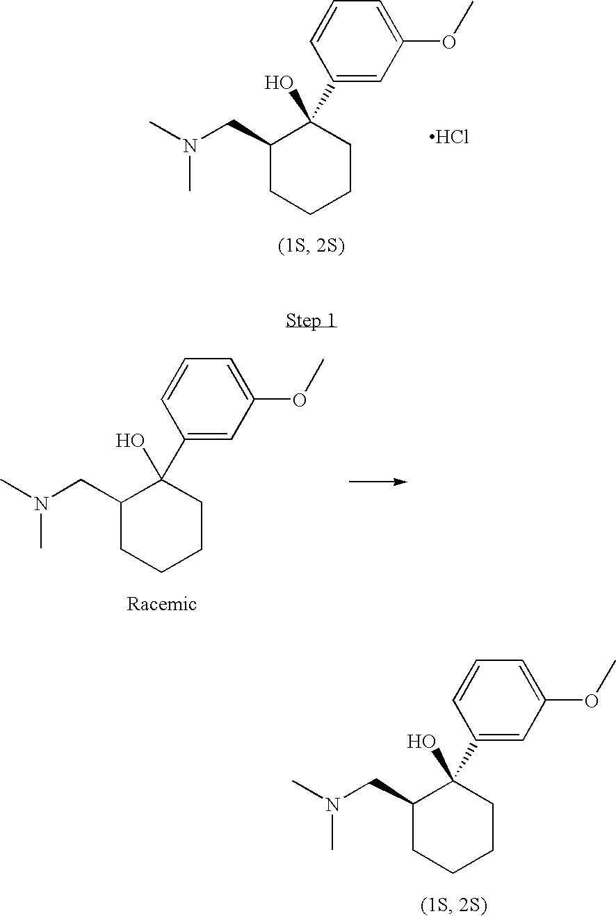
C1(C2(O)C(CN(C)C)CCCC2)=CC(OC)=CC=C1.C1(C2(O)C(CN(C)C)CCCC2)=CC(OC)=CC=C1.C1(C2(O)C(CN(C)C)CCCC2)=CC(OC)=CC=C1.Cl
